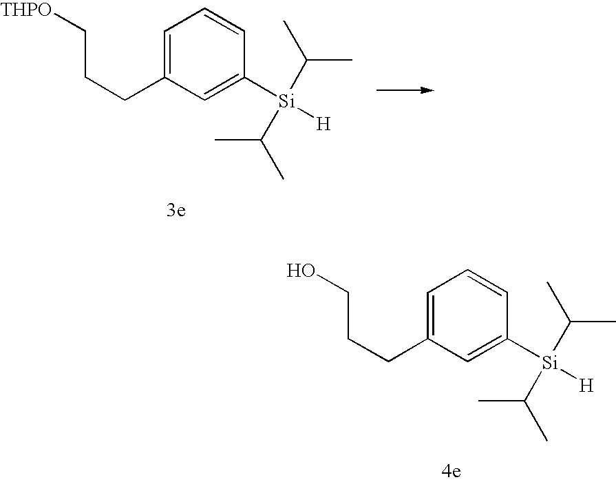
C(CCC1=CC=CC([Si](C(C)C)(C(C)C)[H])=C1)[THPO].C(CCC1=CC=CC([Si](C(C)C)(C(C)C)[H])=C1)O
